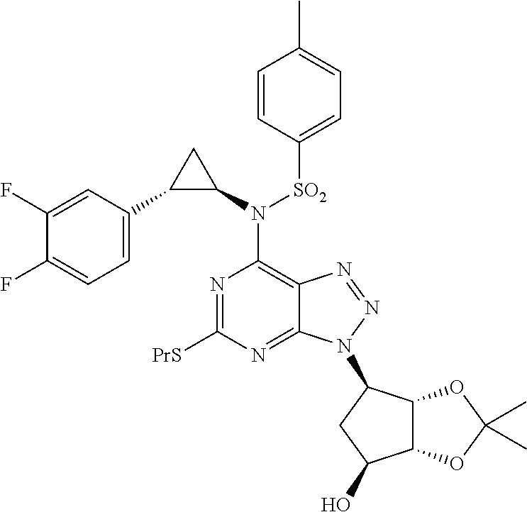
C1(N(C2=C3C(=NC([PrS])=N2)N(C2C4C(C(O)C2)OC(C)(C)O4)N=N3)[SO2]C2=CC=C(C)C=C2)CC1C1=CC=C(F)C(F)=C1
